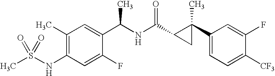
N(C1=C(C)C=C(C(NC(=O)C2C(C3=CC=C([CF3])C(F)=C3)(C)C2)C)C(F)=C1)S(C)(=O)=O
